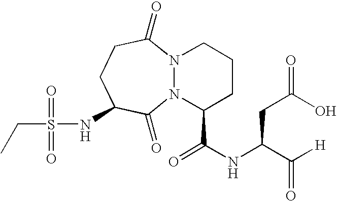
N(C1CCC(=O)N2N(C1=O)C(C(NC(C([H])=O)CC(O)=O)=O)CCC2)S(CC)(=O)=O
